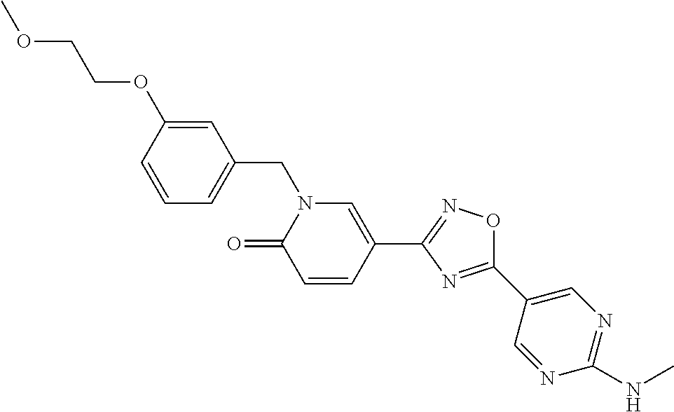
C1=CC(OCCOC)=CC(CN2C(=O)C=CC(C3=NOC(C4=CN=C(NC)N=C4)=N3)=C2)=C1
